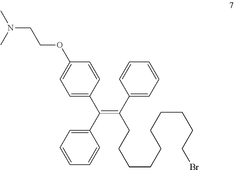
C1(C(C2=CC=C(OCCN(C)C)C=C2)=C(C2=CC=CC=C2)CCCCCCCCCCBr)=CC=CC=C1
